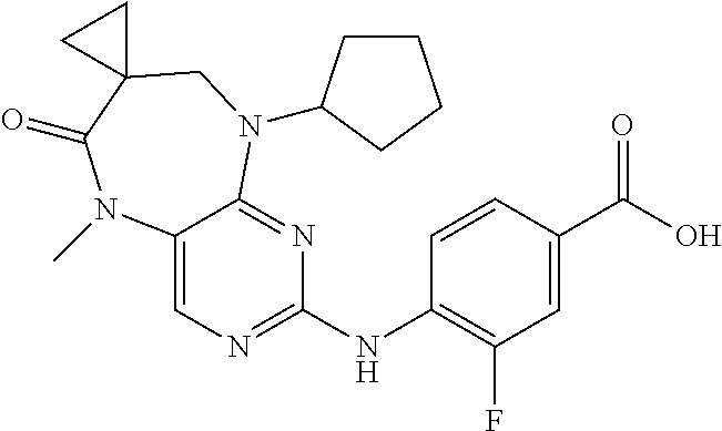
OC(C1=CC(F)=C(NC2=NC=C3C(=N2)N(C2CCCC2)CC2(C(=O)N3C)CC2)C=C1)=O
